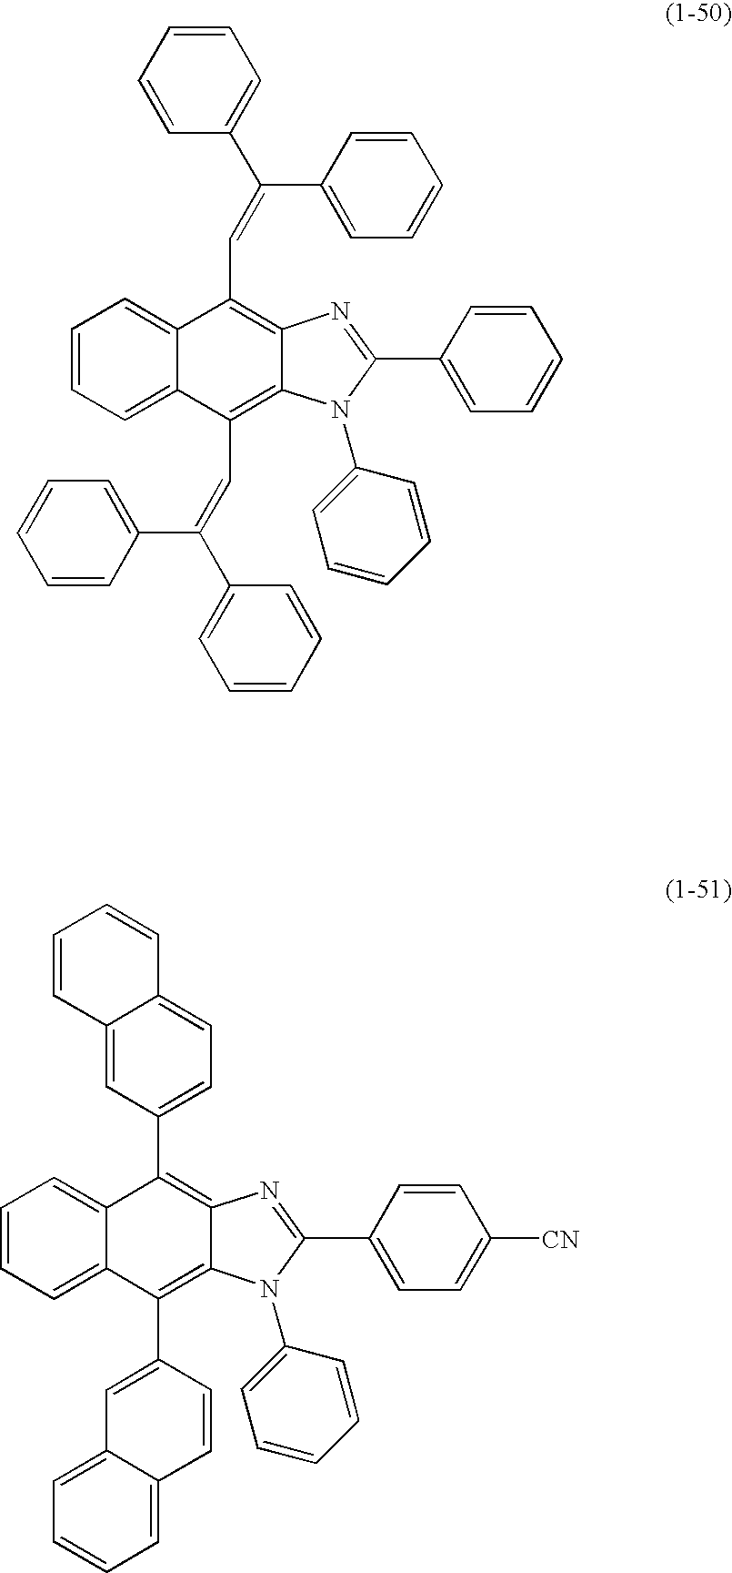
C1=CC=C2C(=C1)C(C=C(C1=CC=CC=C1)C1=CC=CC=C1)=C1C(=C2C=C(C2=CC=CC=C2)C2=CC=CC=C2)N(C2=CC=CC=C2)C(C2=CC=CC=C2)=N1.C1=CC=C2C(=C1)C(C1=CC=C3C(=C1)C=CC=C3)=C1C(=C2C2=CC3=CC=CC=C3C=C2)N(C2=CC=CC=C2)C(C2=CC=C([CN])C=C2)=N1
